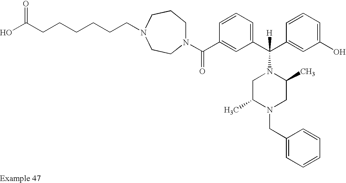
N1(C(C2=CC(C(C3=CC(O)=CC=C3)([H])N3CC(C)N(CC4=CC=CC=C4)CC3C)=CC=C2)=O)CCCN(CCCCCCC(O)=O)CC1
